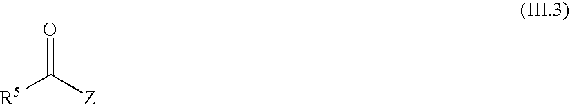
[R5]C([Z])=O
